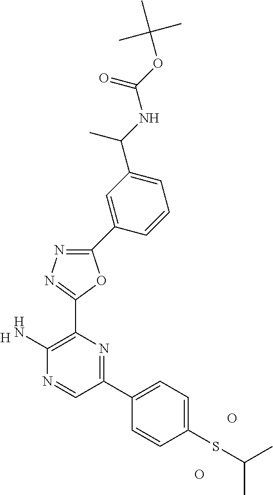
[H].C1(N)=C(C2=NN=C(C3=CC(C(C)NC(OC(C)(C)C)=O)=CC=C3)O2)N=C(C2=CC=C(SC(C)C)C=C2)C=N1.O.O
